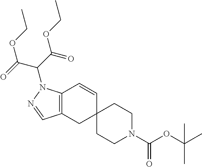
C12=C(CC3(C=C1)CCN(C(OC(C)(C)C)=O)CC3)C=NN2C(C(OCC)=O)C(OCC)=O
